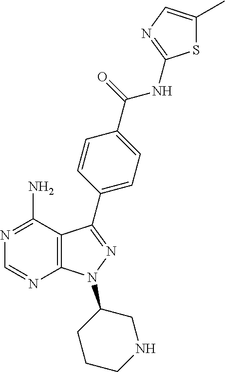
C12=C(C(N)=NC=N1)C(C1=CC=C(C(=O)NC3=NC=C(C)S3)C=C1)=NN2C1CCCNC1
